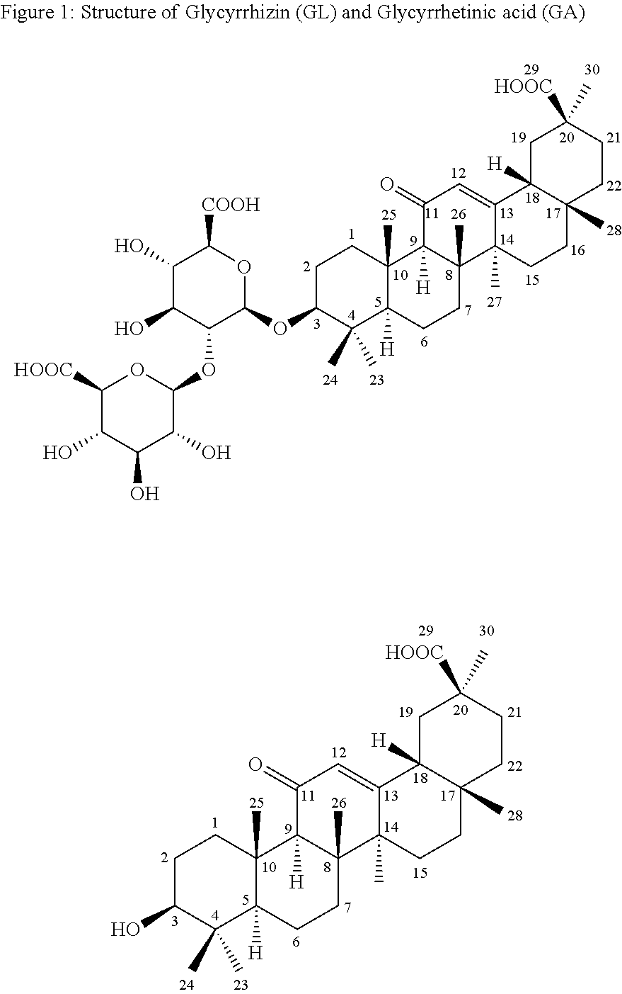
OC1C(C)(C)C2([H])C(C)(CC1)C1([H])C(C)(CC2)C2(C)C(=CC1=O)C1([H])C(C)(CC2)CCC([HOOC])(C)C1.C1([HOOC])C(O)C(O)C(O)C(OC2C(OC3C(C)(C)C4([H])C(C)(CC3)C3([H])C(C)(CC4)C4(C)C(=CC3=O)C3([H])C(C)(CC4)CCC([HOOC])(C)C3)OC([COOH])C(O)C2O)O1
